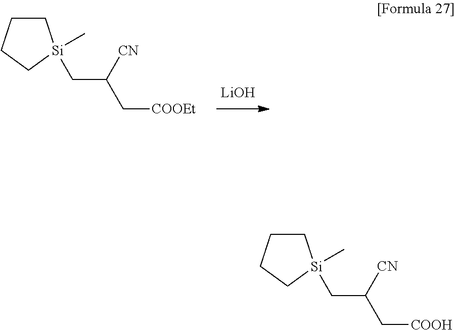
[LiOH].C(C(C[COOEt])[CN])[Si]1(C)CCCC1.C(C(C[COOH])[CN])[Si]1(C)CCCC1
